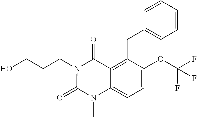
OCCCN1C(=O)N(C)C2=CC=C(OC(F)(F)F)C(CC3=CC=CC=C3)=C2C1=O
